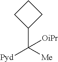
C1(C([Me])([Pyd])[OiPr])CCC1
